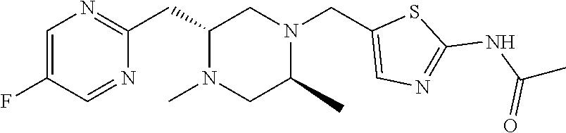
C1(F)=CN=C(CC2N(C)CC(C)N(CC3=CN=C(NC(C)=O)S3)C2)N=C1
